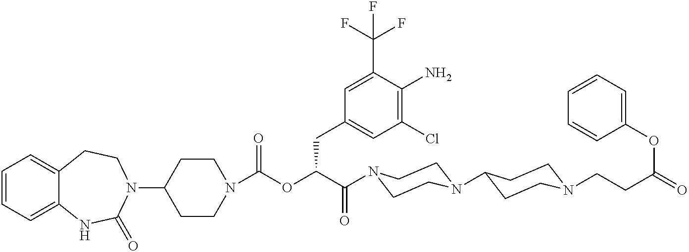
C1(N2CCC3=CC=CC=C3NC2=O)CCN(C(OC(C(=O)N2CCN(C3CCN(CCC(=O)OC4=CC=CC=C4)CC3)CC2)CC2=CC(Cl)=C(N)C(C(F)(F)F)=C2)=O)CC1
